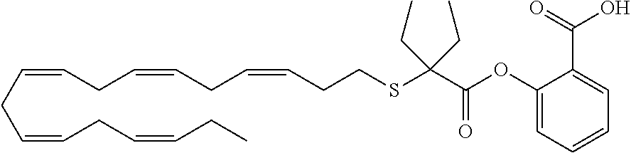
C(=CCC=CCC=CCC)CC=CCC=CCCSC(C(OC1=CC=CC=C1C(=O)O)=O)(CC)CC
